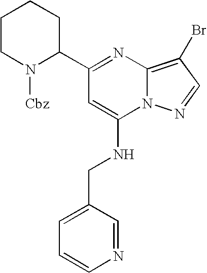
C1(C2=NC3=C(Br)C=NN3C(NCC3=CC=CN=C3)=C2)CCCCN1[Cbz]
